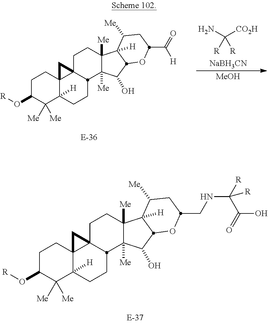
[NaBH3CN].NC([CO2H])([R])[R].[MeOH].C1C(O[R])C([Me])([Me])C2([H])C3(C1)C1(CCC4([Me])C([Me])(C(O)C5C4([H])C([Me])CC(C([H])=O)O5)C1CC2)C3.C1C(O[R])C([Me])([Me])C2([H])C3(C1)C1(CCC4([Me])C([Me])(C(O)C5C4([H])C([Me])CC(CNC(C(O)=O)([R])[R])O5)C1CC2)C3
